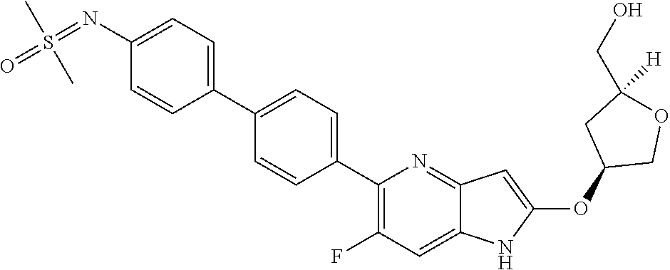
C1(C2=CC=C(C3=C(F)C=C4C(=N3)C=C(OC3COC([H])(CO)C3)N4)C=C2)=CC=C(N=S(=O)(C)C)C=C1
